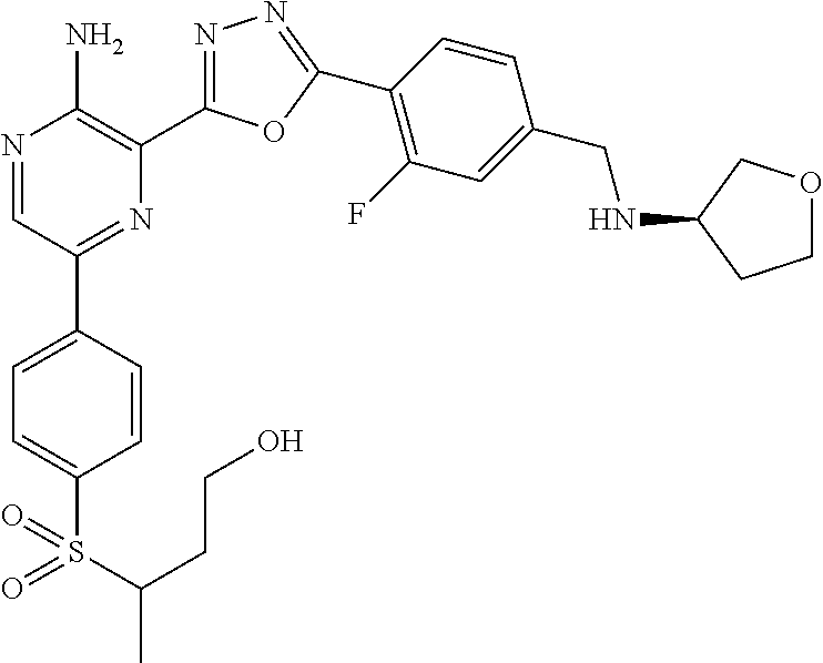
N1=CC(C2=CC=C(S(C(CCO)C)(=O)=O)C=C2)=NC(C2=NN=C(C3=C(F)C=C(CNC4CCOC4)C=C3)O2)=C1N
